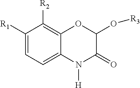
C1([R1])=CC=C2C(=C1[R2])OC(O[R3])C(=O)N2[H]
